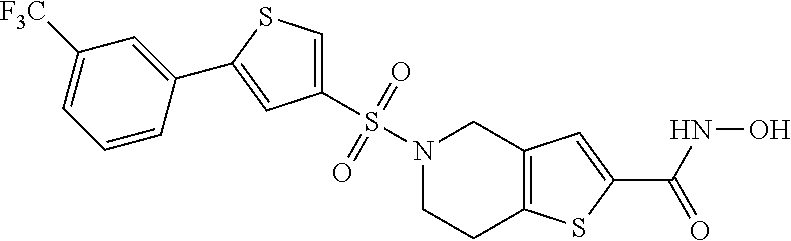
C1CC2=C(CN1S(C1=CSC(C3=CC([F3C])=CC=C3)=C1)(=O)=O)C=C(C(NO)=O)S2
